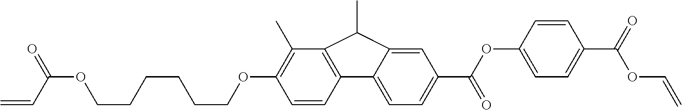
O(CCCCCCOC(C=C)=O)C1=C(C)C2=C(C3=CC=C(C(=O)OC4=CC=C(C(OC=C)=O)C=C4)C=C3C2C)C=C1
